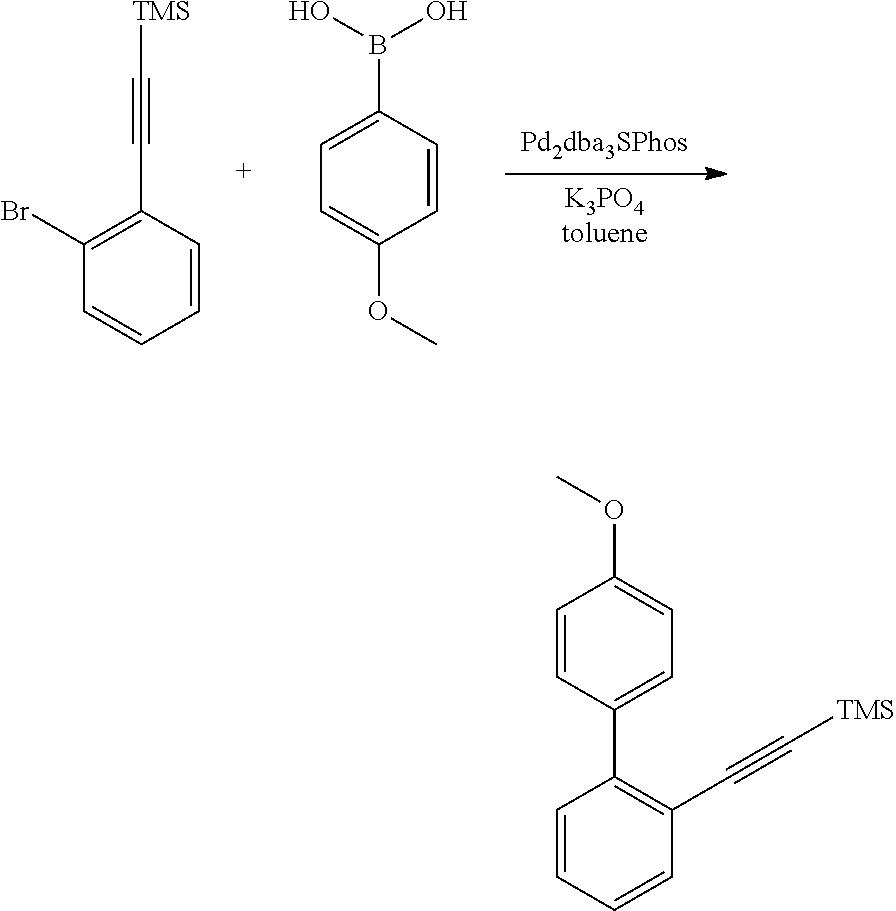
[Pd2dba3SPhos].[K3PO4toluene].C1=CC=CC(C#C[TMS])=C1Br.C1=C(OC)C=CC(B(O)O)=C1.C1=CC=CC(C#C[TMS])=C1C1=CC=C(OC)C=C1
